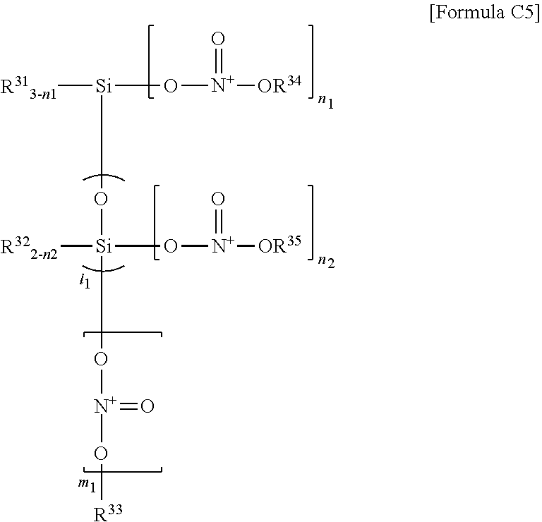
[R313-n1][Si](O[N+]([OR34])=O)O[Si]([R322-n2])(O[N+](O[R33])=O)O[N+]([OR35])=O
